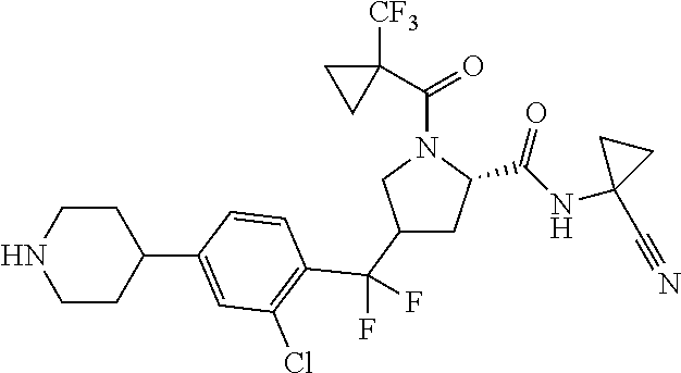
C1(C(F)(F)C2=C(Cl)C=C(C3CCNCC3)C=C2)CC(C(NC2(C#N)CC2)=O)N(C(C2([CF3])CC2)=O)C1
